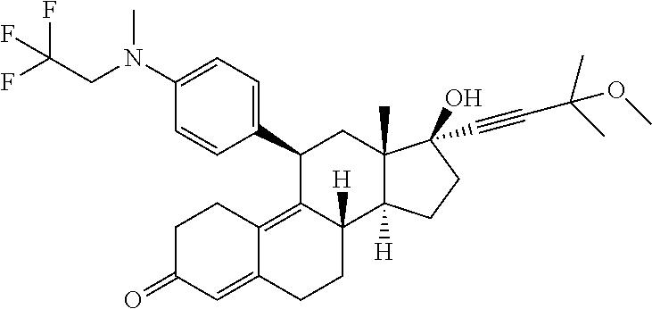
C1(N(C)CC(F)(F)F)=CC=C(C2C3=C4C(=CC(=O)CC4)CCC3([H])C3([H])C(C)(C2)C(O)(C#CC(C)(C)OC)CC3)C=C1
